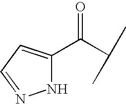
N1C(C(C(C)C)=O)=CC=N1
